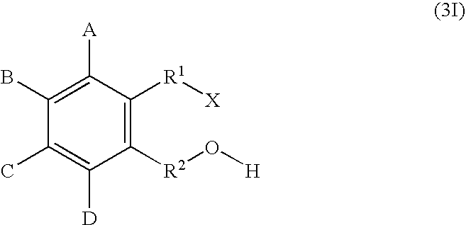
C1(C)=C([D])C([R2]O[H])=C([R1][X])C([A])=C1B
